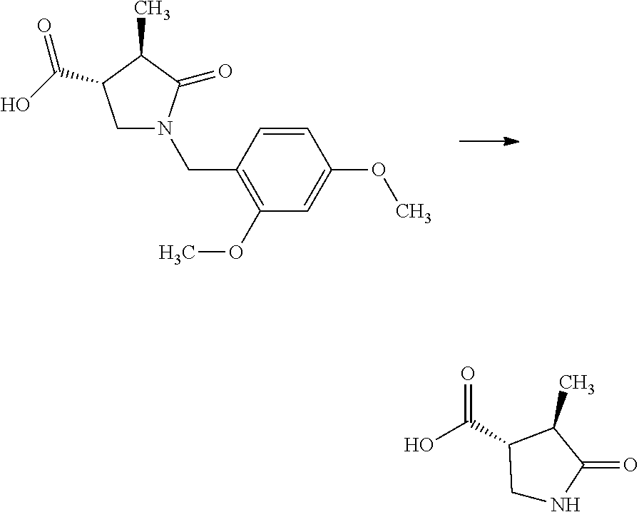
O=C(O)C1CN(CC2=C(OC)C=C(OC)C=C2)C(=O)C1C.O=C(O)C1CNC(=O)C1C
